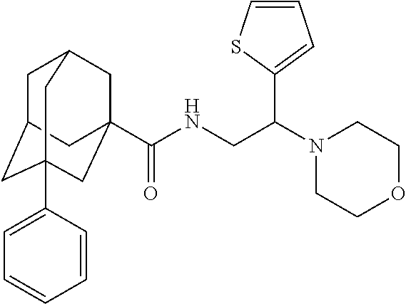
C1C2CC3(C4=CC=CC=C4)CC(C(NCC(N4CCOCC4)C4=CC=CS4)=O)(CC1C3)C2
